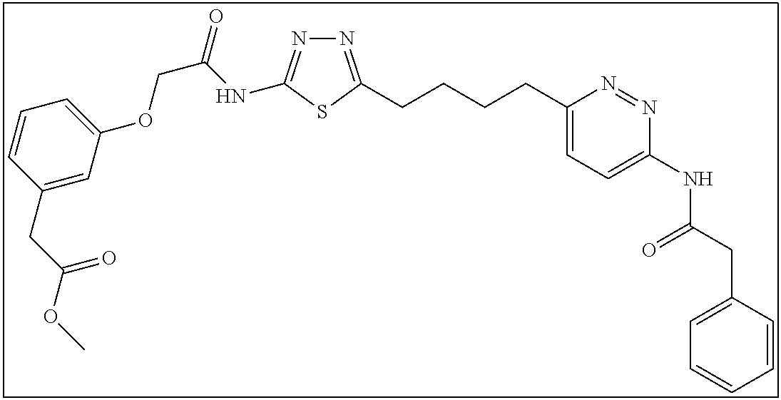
N1=C(CCCCC2=CC=C(NC(CC3=CC=CC=C3)=O)N=N2)SC(NC(COC2=CC=CC(CC(OC)=O)=C2)=O)=N1
